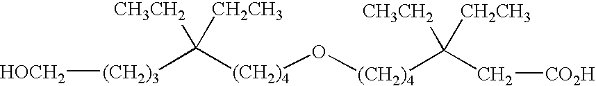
[(CH2)3](C([(CH2)4]O[(CH2)4]C(C[CO2H])([CH3CH2])[CH2CH3])([CH3CH2])[CH2CH3])[HOCH2]
